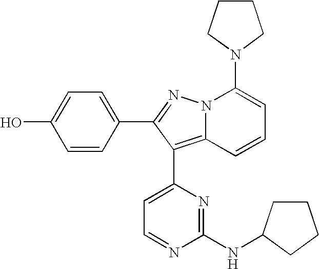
C1=CC(C2=NN3C(=C2C2=CC=NC(NC4CCCC4)=N2)C=CC=C3N2CCCC2)=CC=C1O
